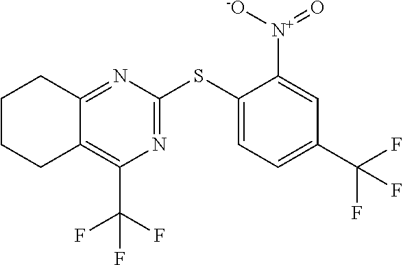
C12=NC(SC3=CC=C(C(F)(F)F)C=C3[N+]([-O])=O)=NC(C(F)(F)F)=C1CCCC2
